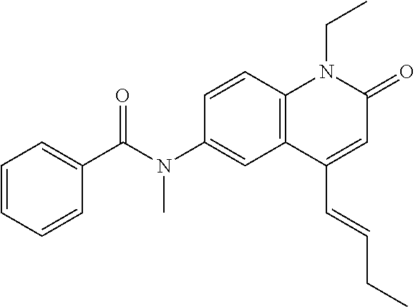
N(C1=CC2=C(C=C1)N(CC)C(=O)C=C2C=CCC)(C(C1=CC=CC=C1)=O)C
